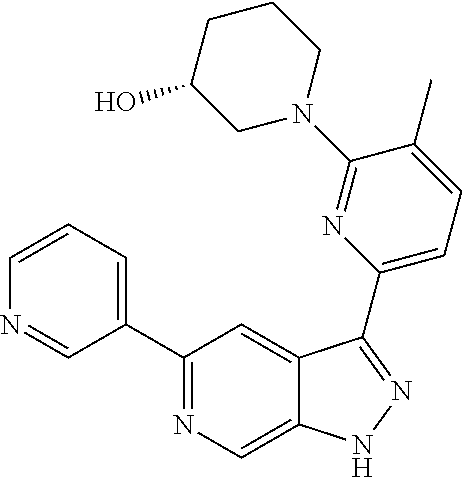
C1(C2=CC=CN=C2)=NC=C2C(=C1)C(C1=CC=C(C)C(N3CCCC(O)C3)=N1)=NN2
